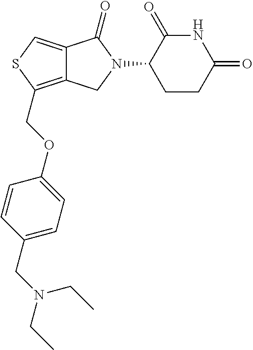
C12=CSC(COC3=CC=C(CN(CC)CC)C=C3)=C1CN(C1CCC(=O)NC1=O)C2=O
